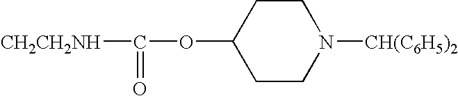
C1CC(OC([CH2CH2NH])=O)CCN1[CH(C6H5)2]
